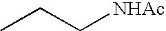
CCC[NHAc]
